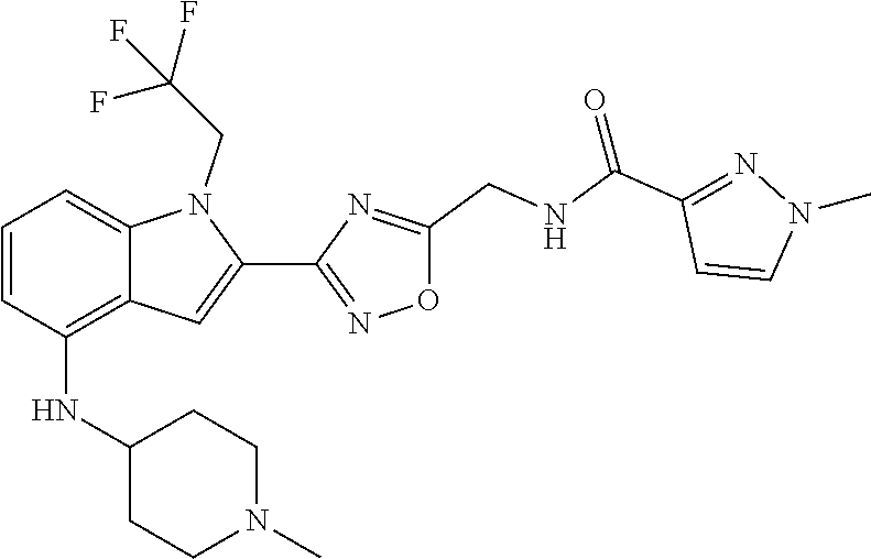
C12=CC=CC(NC3CCN(C)CC3)=C1C=C(C1=NOC(CNC(C3=NN(C)C=C3)=O)=N1)N2CC(F)(F)F
